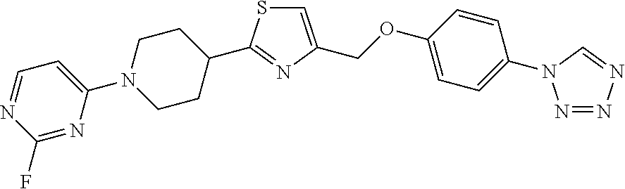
C1(F)=NC(N2CCC(C3=NC(COC4=CC=C(N5N=NN=C5)C=C4)=CS3)CC2)=CC=N1
